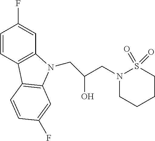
C1=CC2=C(C=C1F)N(CC(CN1CCCCS1(=O)=O)O)C1=C2C=CC(F)=C1
